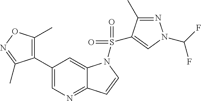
C1(C2=C(C)ON=C2C)=CN=C2C(=C1)N(S(=O)(=O)C1=CN(C(F)F)N=C1C)C=C2
